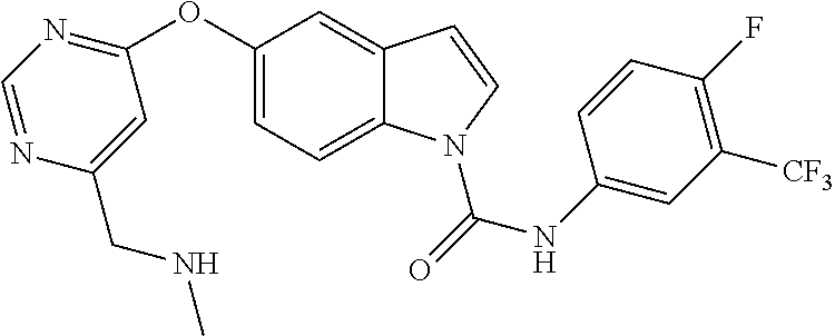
C1(OC2=CC=C3C(=C2)C=CN3C(NC2=CC([CF3])=C(F)C=C2)=O)=NC=NC(CNC)=C1
